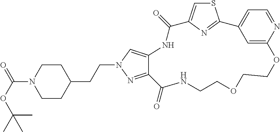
S1C=C2N=C1C1=CC=NC(=C1)OCCOCCNC(=O)C1=NN(CCC3CCN(C(OC(C)(C)C)=O)CC3)C=C1NC2=O
